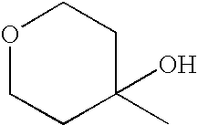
O1CCC(C)(O)CC1
